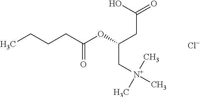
O(C(CC(=O)O)C[N+](C)(C)C)C(CCCC)=O.[Cl-]
